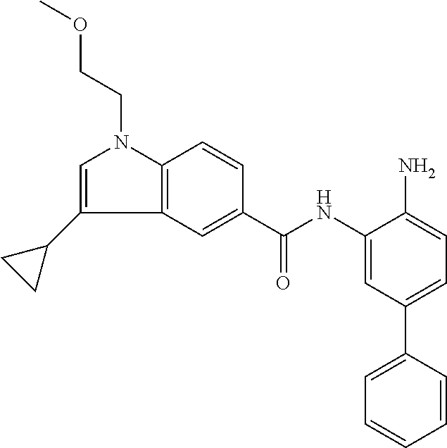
COCCN1C2=C(C(C3CC3)=C1)C=C(C(NC1=CC(C3=CC=CC=C3)=CC=C1N)=O)C=C2
